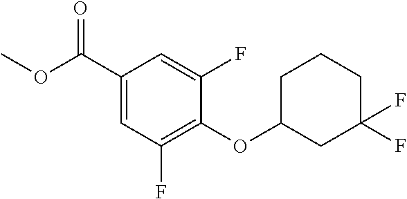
C1(C(OC)=O)=CC(F)=C(OC2CC(F)(F)CCC2)C(F)=C1
